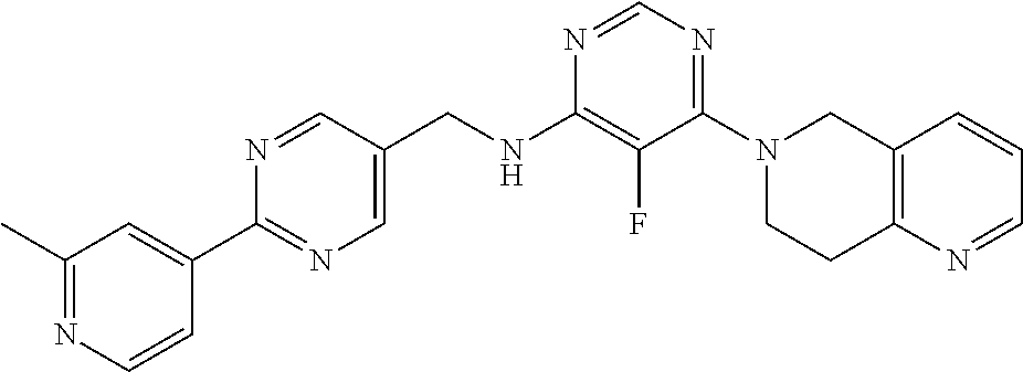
N1=CN=C(N2CCC3=C(C2)C=CC=N3)C(F)=C1NCC1=CN=C(C2=CC(C)=NC=C2)N=C1
